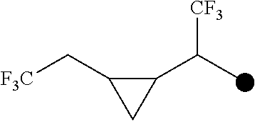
C1(C(C)[CF3])C(C[F3C])C1
